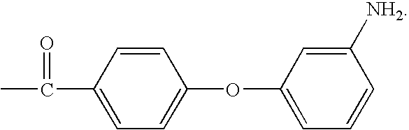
C1=CC(C(C)=O)=CC=C1OC1=CC=CC([NH2])=C1
